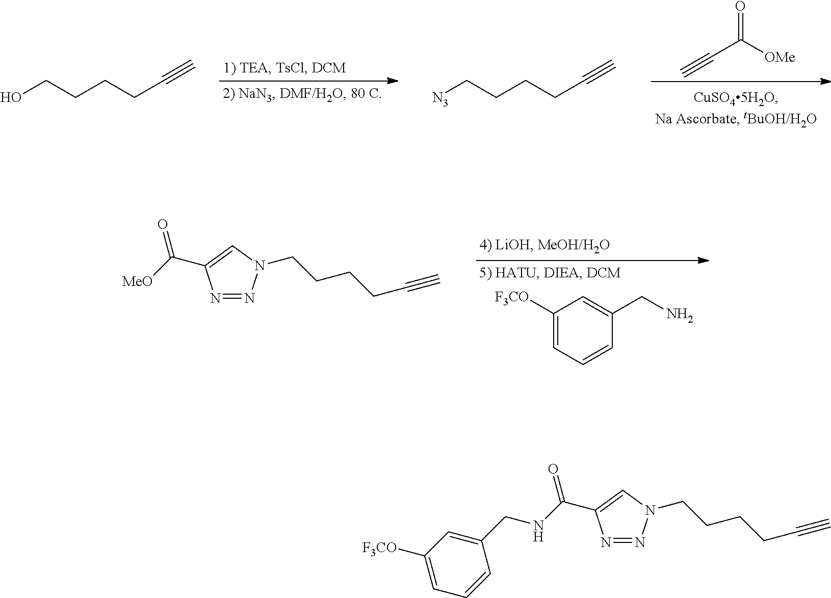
C#CC([OMe])=O.OCCCCC#C.[N3]CCCCC#C.C1([F3CO])=CC=CC(CN)=C1.N1=NN(CCCCC#C)C=C1C(=O)[MeO].N1=NN(CCCCC#C)C=C1C(=O)NCC1=CC([F3CO])=CC=C1
